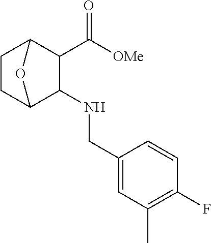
C1(C([OMe])=O)C2CCC(C1NCC1=CC(C)=C(F)C=C1)O2
